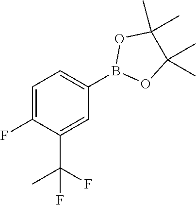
C1=C(F)C(C(C)(F)F)=CC(B2OC(C)(C)C(C)(C)O2)=C1
